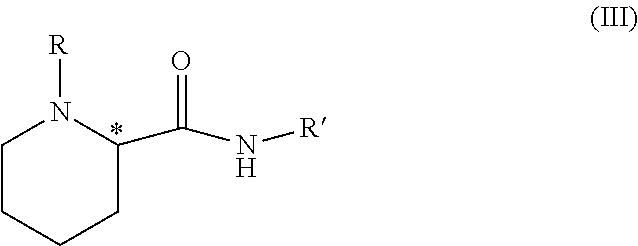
C1CCCC(C(N[R])=O)N1[R]
